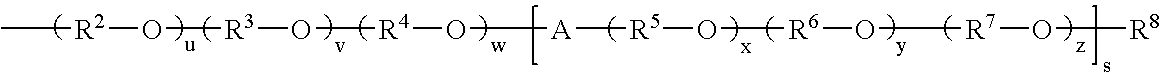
C[R2]O[R3]O[R4]O[A][R5]O[R6]O[R7]O[R8]
